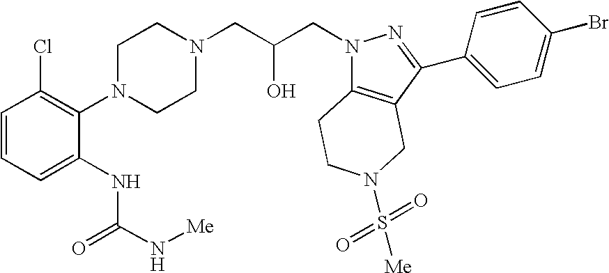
C1=CC=C(NC(N[Me])=O)C(N2CCN(CC(CN3C4=C(C(C5=CC=C(Br)C=C5)=N3)CN(S([Me])(=O)=O)CC4)O)CC2)=C1Cl
